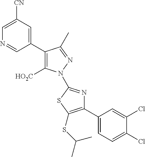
C1(C2=C([HO2C])N(C3=NC(C4=CC=C(Cl)C(Cl)=C4)=C(SC(C)C)S3)N=C2C)=CC([CN])=CN=C1
